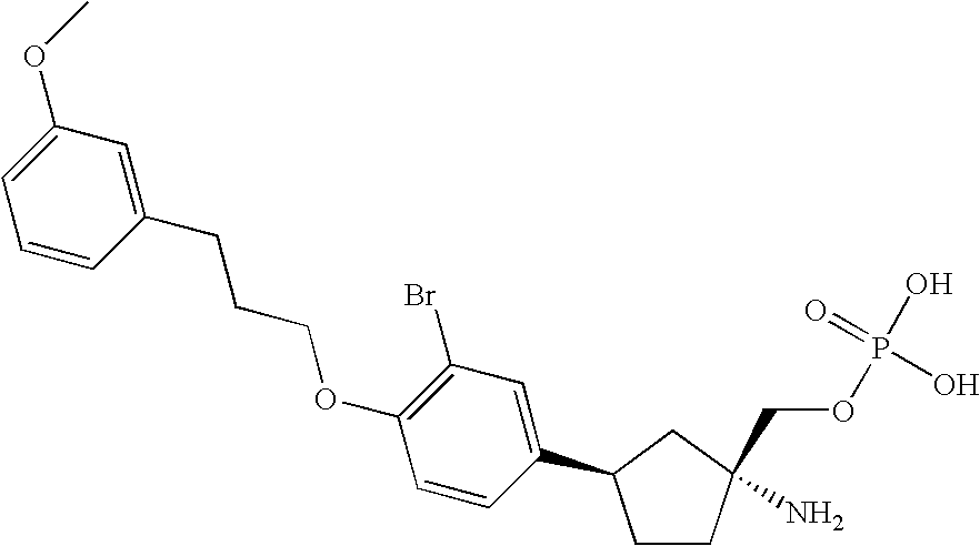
C1CC(N)(COP(O)(=O)O)CC1C1=CC(Br)=C(OCCCC2=CC(OC)=CC=C2)C=C1
